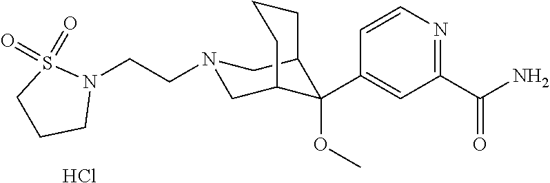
C1(C(N)=O)=NC=CC(C2(OC)C3CN(CCN4S(=O)(=O)CCC4)CC2CCC3)=C1.Cl
